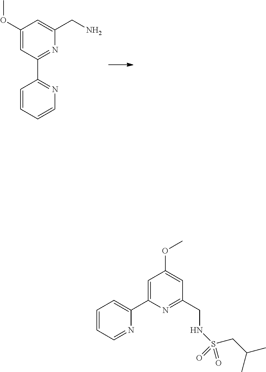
C1(OC)=CC(C2=NC=CC=C2)=NC(CN)=C1.C1=CC=NC(C2=CC(OC)=CC(CNS(=O)(=O)CC(C)C)=N2)=C1
